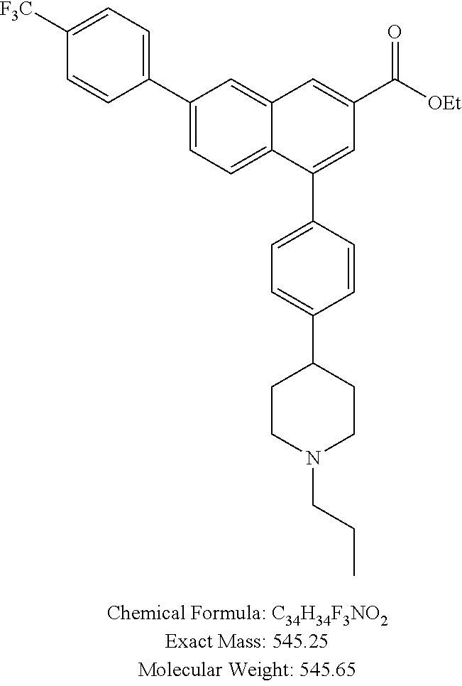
C12=CC=C(C3=CC=C([F3C])C=C3)C=C1C=C(C([OEt])=O)C=C2C1=CC=C(C2CCN(CCC)CC2)C=C1
